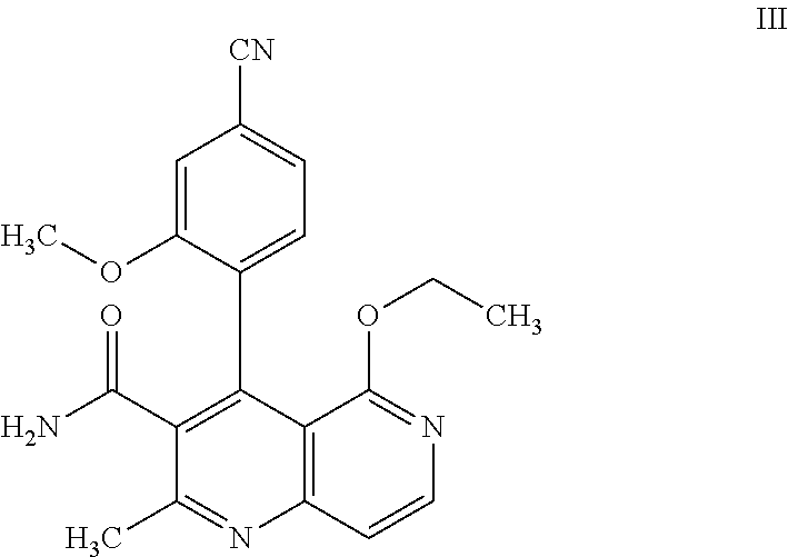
C12=C(C=CN=C1OCC)N=C(C)C(C(=O)N)=C2C1=CC=C([CN])C=C1OC
